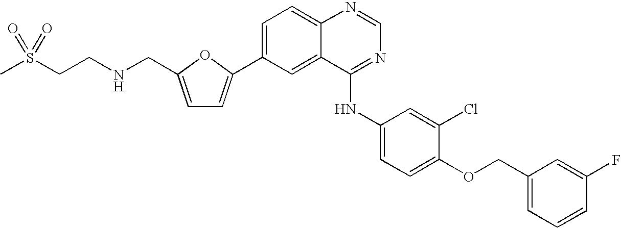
C1=C(CNCCS(C)(=O)=O)OC(C2=CC=C3C(=C2)C(NC2=CC=C(OCC4=CC=CC(F)=C4)C(Cl)=C2)=NC=N3)=C1
